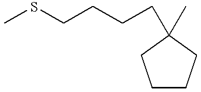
C1CCC(C)(CCCCSC)C1
